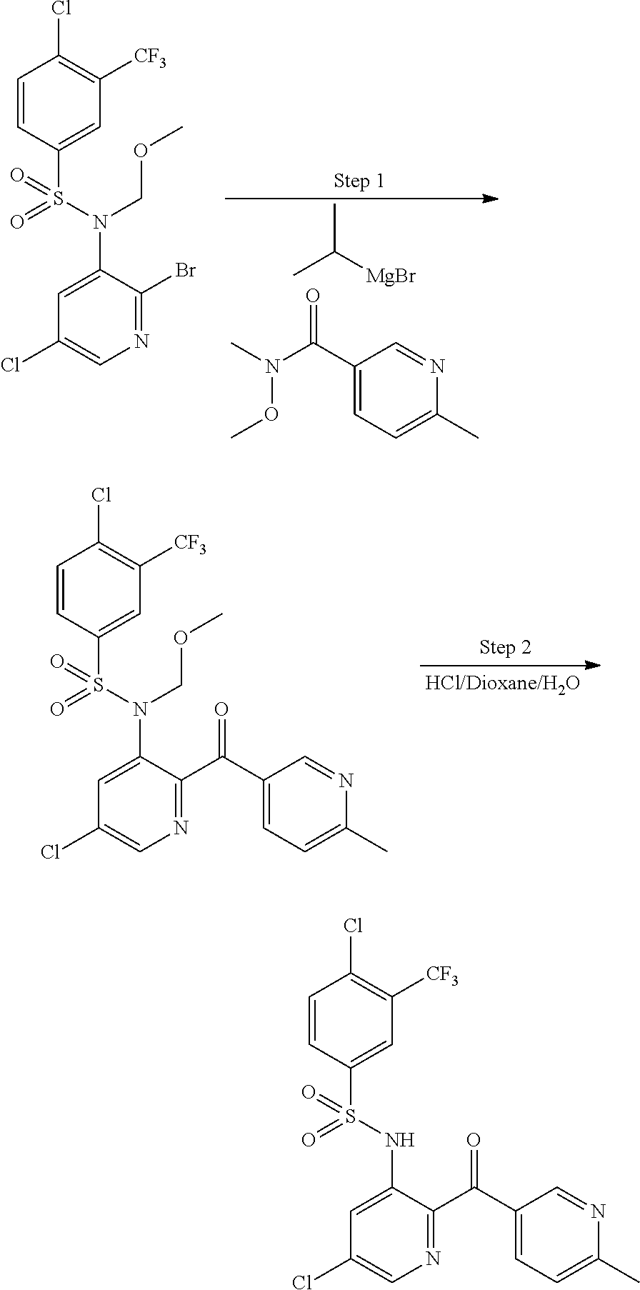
CC([MgBr])C.C1(C(N(C)OC)=O)=CC=C(C)N=C1.C1=CC(S(N(COC)C2=CC(Cl)=CN=C2Br)(=O)=O)=CC([CF3])=C1Cl.C1=CC(S(N(COC)C2=CC(Cl)=CN=C2C(C2=CC=C(C)N=C2)=O)(=O)=O)=CC([CF3])=C1Cl.C1=CC(S(NC2=CC(Cl)=CN=C2C(C2=CC=C(C)N=C2)=O)(=O)=O)=CC([CF3])=C1Cl
